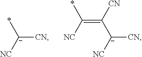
[C-]([CN])(*)[NC].[NC][C-](C(=C([NC])*)[CN])[CN]
